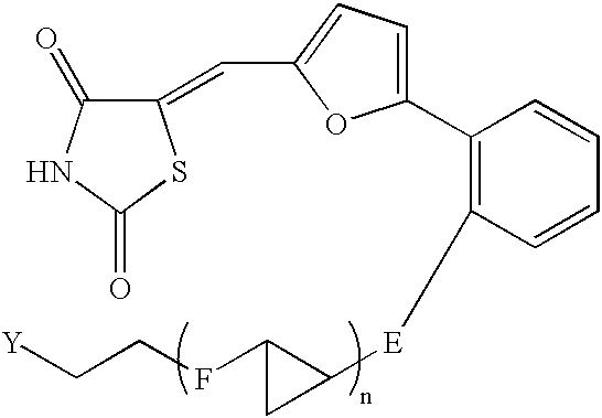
C1(=CC2=CC=C(C3=C([E]C4C(FCC[Y])C4)C=CC=C3)O2)C(=O)NC(=O)S1
